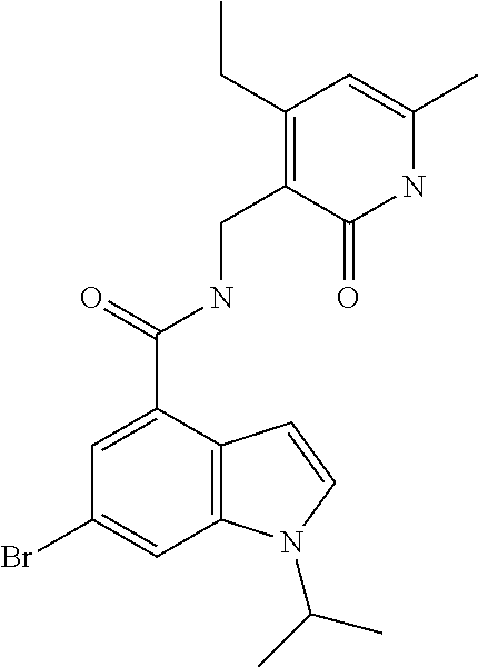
BrC1=CC2=C(C(C(NCC3=C(CC)C=C(C)NC3=O)=O)=C1)C=CN2C(C)C
